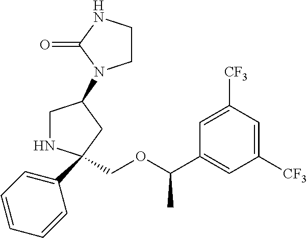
C1(C2(COC(C3=CC([CF3])=CC([CF3])=C3)C)NCC(N3CCNC3=O)C2)=CC=CC=C1
